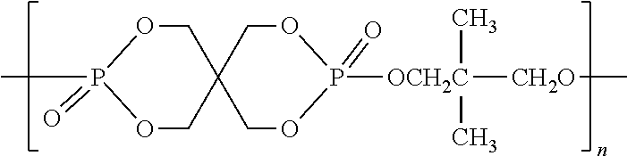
P1(=O)(C)OCC2(CO1)COP(=O)([OCH2C](C)(C)[CH2O]C)OC2
